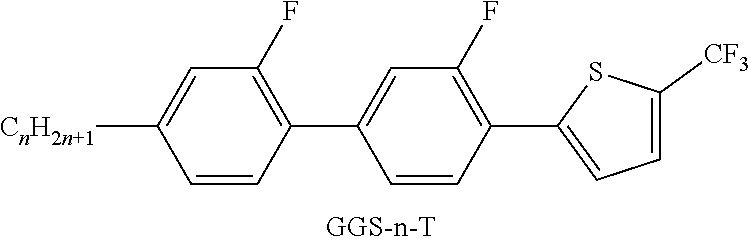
C1=CC(C2=CC(F)=C(C3=CC=C([CF3])S3)C=C2)=C(F)C=C1[CnH2n+1]
